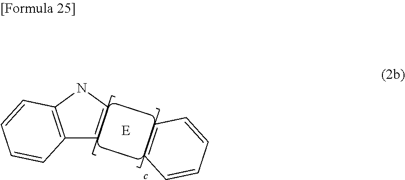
C12=C(NC=C1)C=CC=C2.C1=CC=CC=C1.[E]
